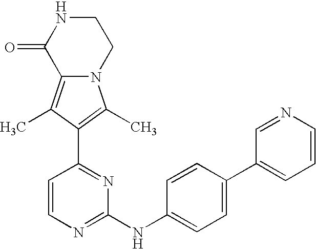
N12C(=C(C)C(C3=NC(NC4=CC=C(C5=CC=CN=C5)C=C4)=NC=C3)=C1C)C(=O)NCC2
